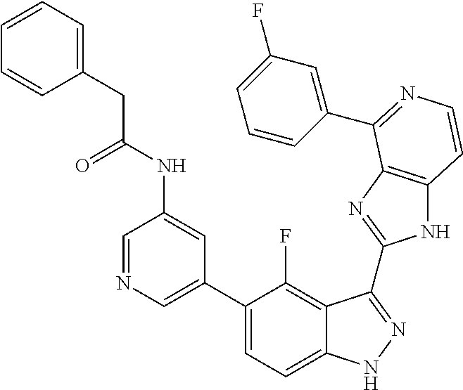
C1=C(C2=CC=C3C(=C2F)C(C2=NC4=C(N2)C=CN=C4C2=CC(F)=CC=C2)=NN3)C=C(NC(CC2=CC=CC=C2)=O)C=N1
